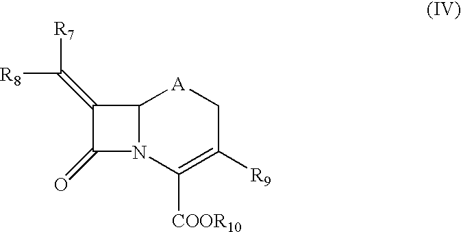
C12N(C([COOR10])=C([R9])C[A]1)C(=O)C2=C([R8])[R7]
